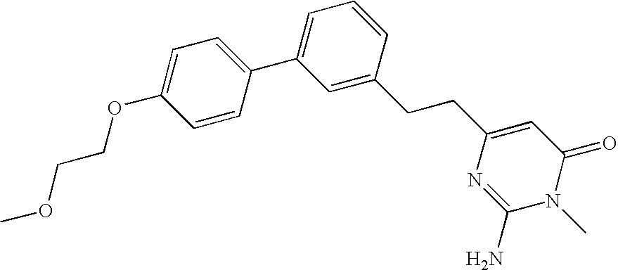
C1=C(OCCOC)C=CC(C2=CC=CC(CCC3=CC(=O)N(C)C(N)=N3)=C2)=C1
